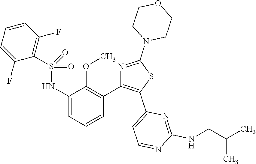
C1(NS(=O)(=O)C2=C(F)C=CC=C2F)=CC=CC(C2=C(C3=CC=NC(NCC(C)C)=N3)SC(N3CCOCC3)=N2)=C1OC
